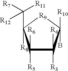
C1([R6])([R5])C([R4])([R3])C(B)([R10])[R9]C1([R8])C([R7])([R11])[R12]
